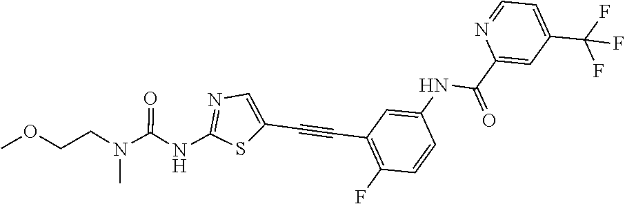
N1=C(NC(N(CCOC)C)=O)SC(C#CC2=C(F)C=CC(NC(C3=CC(C(F)(F)F)=CC=N3)=O)=C2)=C1
